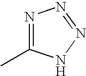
N1=C(C)NN=N1
